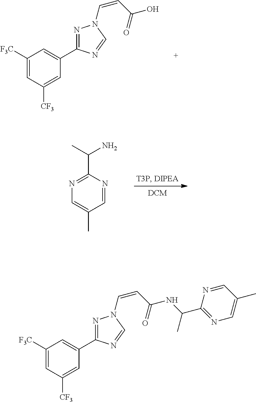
C1([F3C])=CC([CF3])=CC(C2=NN(C=CC(=O)O)C=N2)=C1.N1=C(C(N)C)N=CC(C)=C1.C1([F3C])=CC([CF3])=CC(C2=NN(C=CC(=O)NC(C3=NC=C(C)C=N3)C)C=N2)=C1
